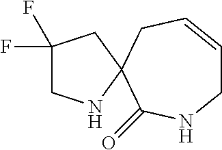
C1(F)(F)CNC2(C1)C(=O)NCC=CC2
